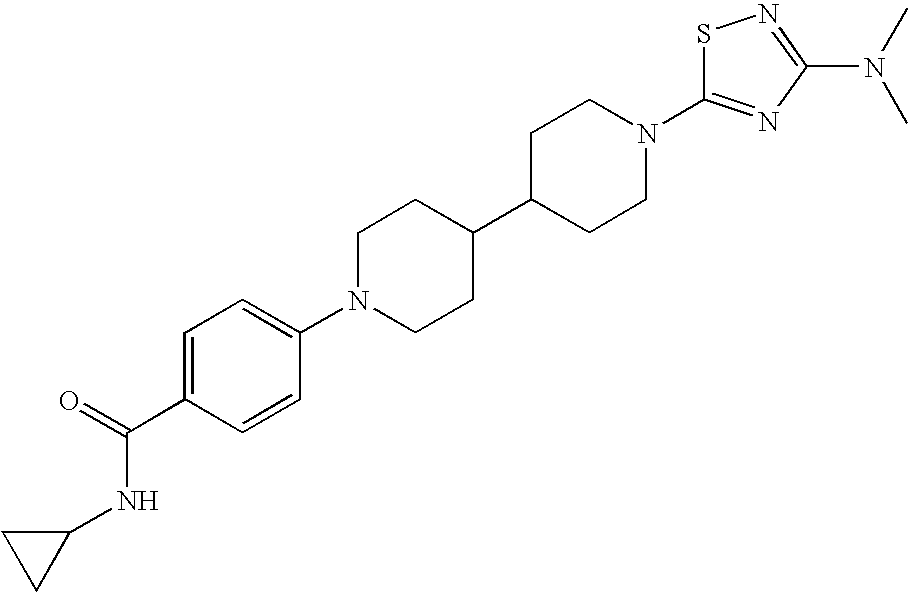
C1N(C2=CC=C(C(NC3CC3)=O)C=C2)CCC(C2CCN(C3=NC(N(C)C)=NS3)CC2)C1
